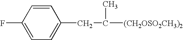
C1=CC(F)=CC=C1CC([(CH2OSO2CH3)2])C
